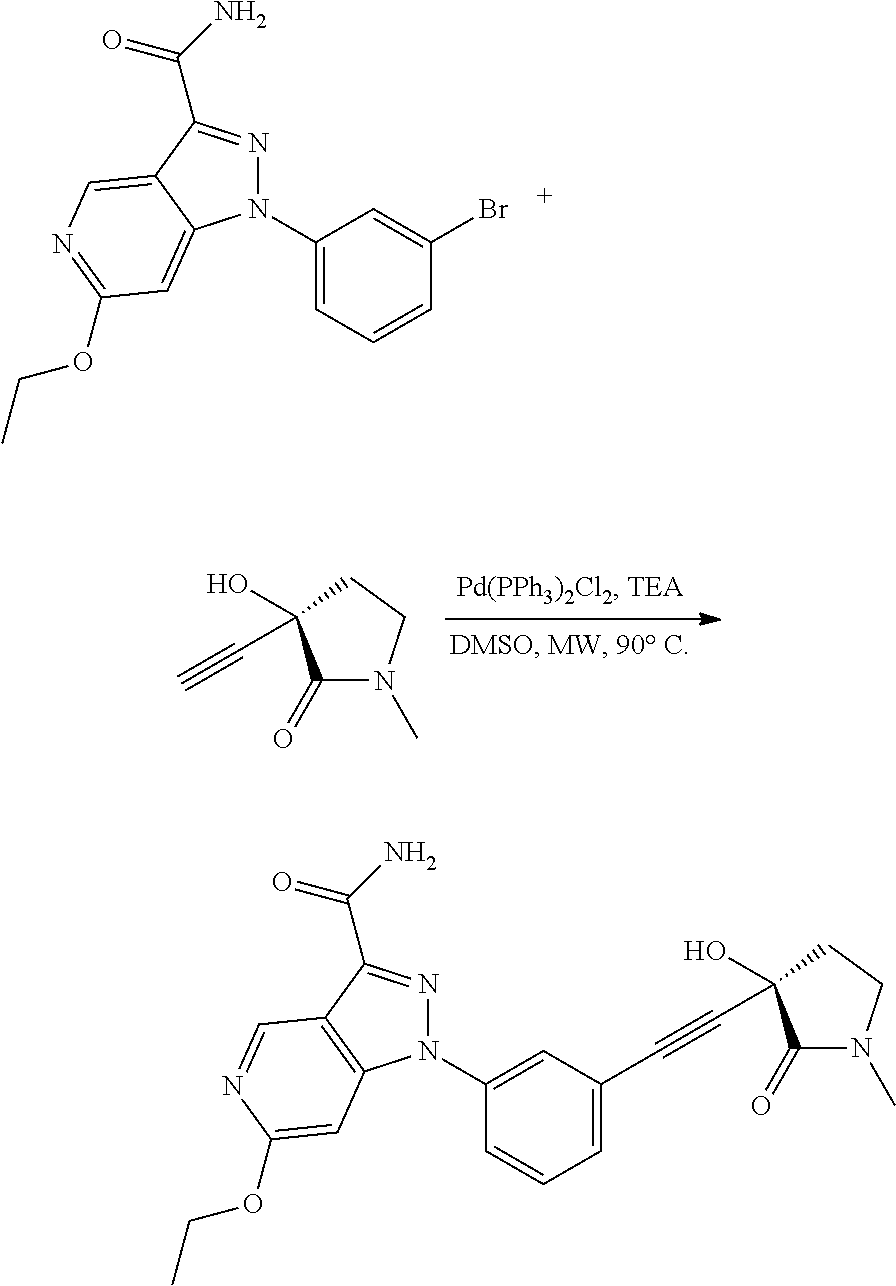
N1(C2=CC=CC(Br)=C2)N=C(C(N)=O)C2=CN=C(OCC)C=C12.C1(=O)N(C)CCC1(O)C#C.N1(C2=CC(C#CC3(O)C(=O)N(C)CC3)=CC=C2)N=C(C(=O)N)C2=C1C=C(OCC)N=C2
